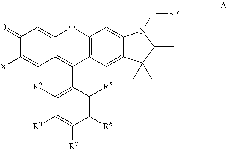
C12=C(C=C3C(=C1)N([L][R*])C(C)C3(C)C)C(C1=C([R9])C([R8])=C([R7])C([R6])=C1[R5])=C1C(=CC(=O)C([X])=C1)O2
